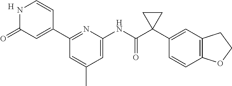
C1(C2=CC(=O)NC=C2)=NC(NC(C2(C3=CC4=C(C=C3)OCC4)CC2)=O)=CC(C)=C1.[H]
